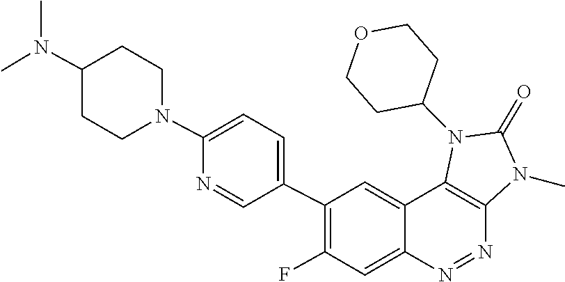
C1C(N2C(=O)N(C)C3=C2C2=CC(C4=CC=C(N5CCC(N(C)C)CC5)N=C4)=C(F)C=C2N=N3)CCOC1
